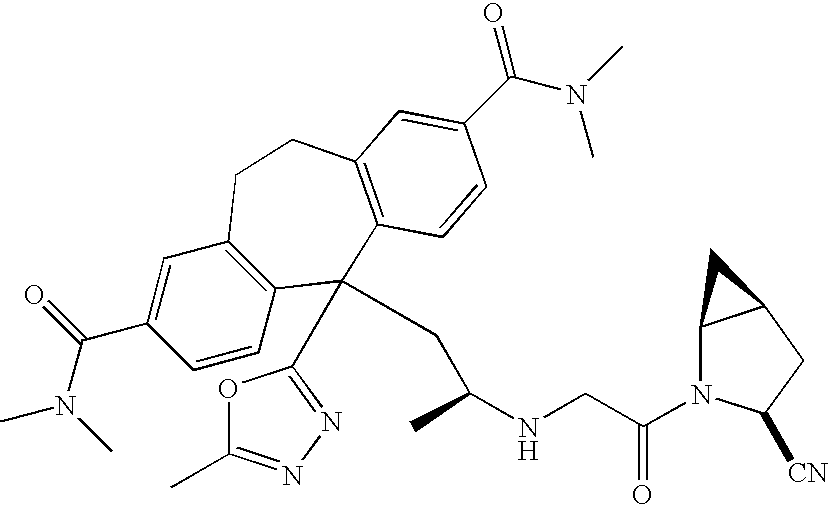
CN(C(C1=CC2=C(C=C1)C(C1=NN=C(C)O1)(CC(NCC(N1C3C(CC1[CN])C3)=O)C)C1=C(CC2)C=C(C(N(C)C)=O)C=C1)=O)C
